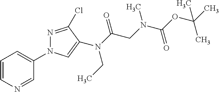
C1=CN=CC(N2N=C(Cl)C(N(C(=O)CN(C(OC(C)(C)C)=O)C)CC)=C2)=C1
